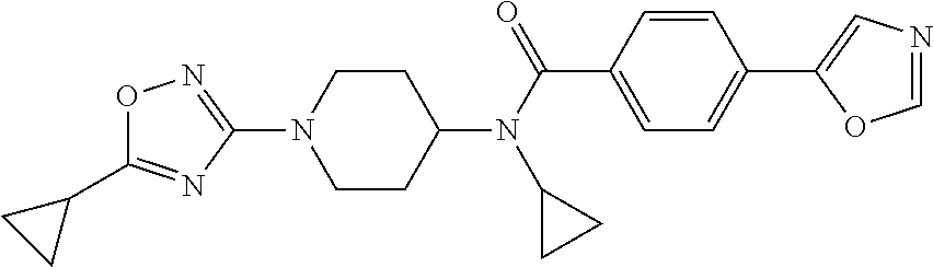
O1C(C2CC2)=NC(N2CCC(N(C(=O)C3=CC=C(C4=CN=CO4)C=C3)C3CC3)CC2)=N1
